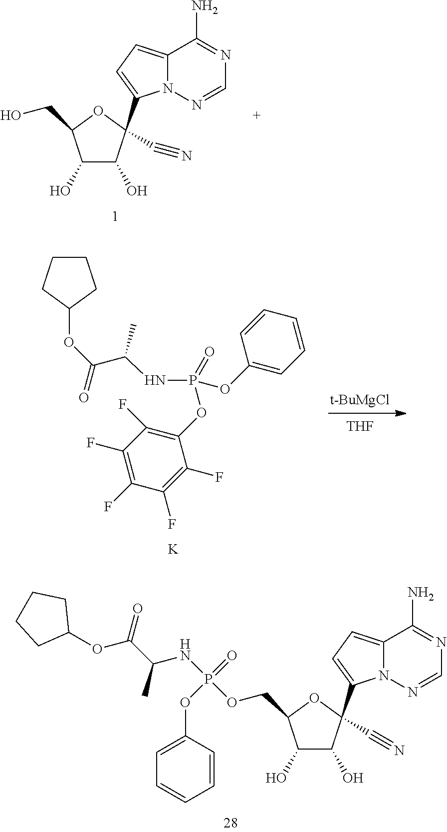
C1(O)C(O)C(C2=CC=C3N2N=CN=C3N)(C#N)OC1CO.C1(O)C(O)C(C2=CC=C3N2N=CN=C3N)(C#N)OC1COP(NC(C(=O)OC1CCCC1)C)(OC1=CC=CC=C1)=O.[t-BuMgCl].[THF].[K].C1(OP(NC(C(OC2CCCC2)=O)C)(OC2=CC=CC=C2)=O)=C(F)C(F)=C(F)C(F)=C1F
